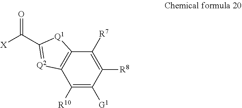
C1([R10])=C([G1])C([R8])=C([R7])C2=C1[Q2]=C(C([X])=O)[Q1]2
